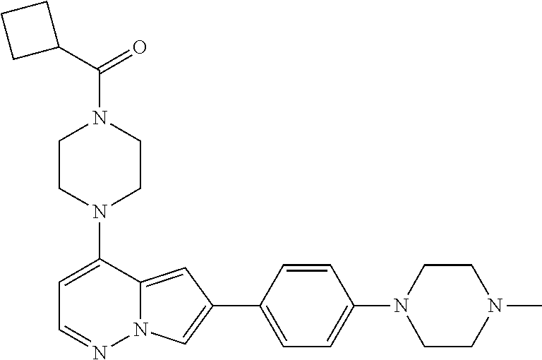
N1(C2=CC=NN3C2=CC(C2=CC=C(N4CCN(C)CC4)C=C2)=C3)CCN(C(C2CCC2)=O)CC1
